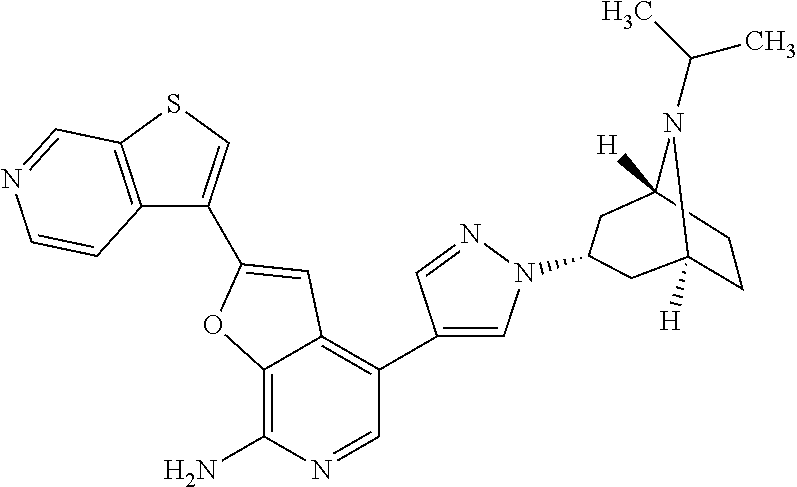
C12=C(N)N=CC(C3=CN(C4CC5([H])N(C(C)C)C([H])(CC5)C4)N=C3)=C1C=C(C1=CSC3=C1C=CN=C3)O2
